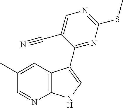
CC1=CC2=C(N=C1)NC=C2C1=NC(SC)=NC=C1C#N
